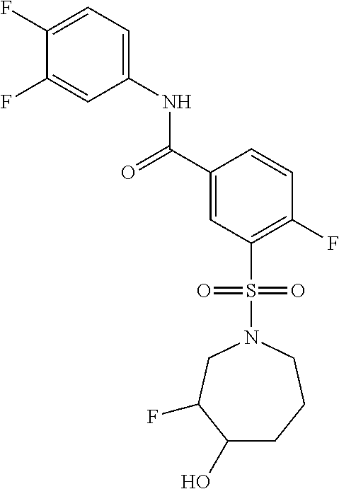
C1(F)=CC=C(NC(C2=CC(S(N3CC(F)C(O)CCC3)(=O)=O)=C(F)C=C2)=O)C=C1F
